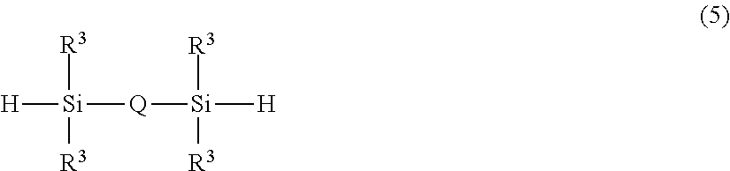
[H][Si]([R3])([R3])[Q][Si]([H])([R3])[R3]
